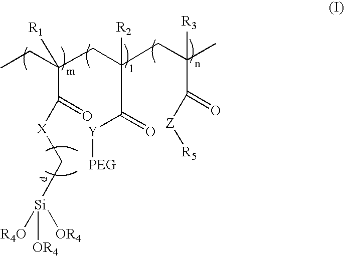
[X](C[Si]([R4O])([OR4])[OR4])C(C(CC)(CC(CC(C)([R3])C(=O)[Z][R5])([R2])C(=O)[Y][PEG])[R1])=O
